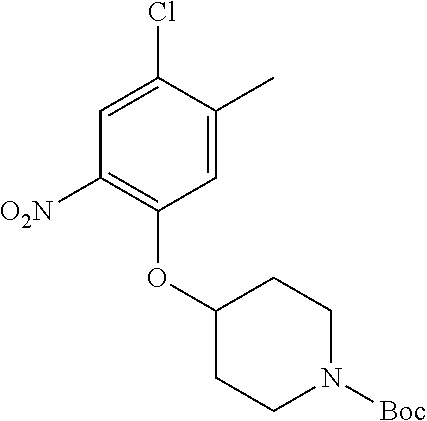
C1([O2N])=C(OC2CCN([Boc])CC2)C=C(C)C(Cl)=C1
